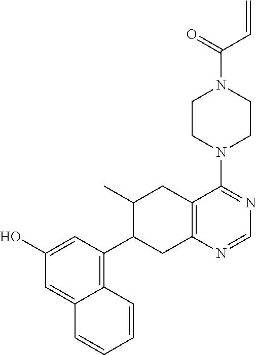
C1(O)=CC(C2CC3=C(CC2C)C(N2CCN(C(=O)C=C)CC2)=NC=N3)=C2C(=C1)C=CC=C2
